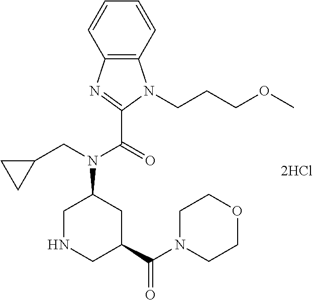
C1=CC=CC2=C1N(CCCOC)C(C(=O)N(CC1CC1)C1CNCC(C(N3CCOCC3)=O)C1)=N2
